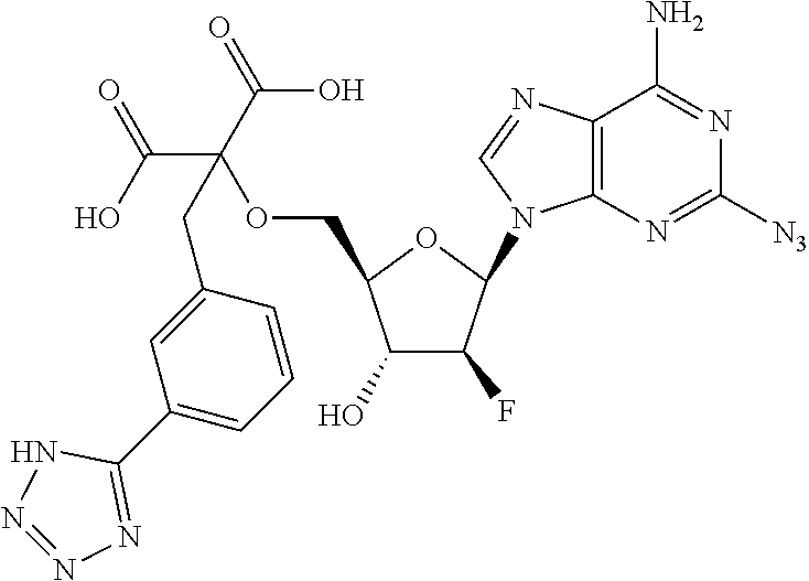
C12=C(N=CN1C1C(F)C(O)C(COC(C(O)=O)(C(=O)O)CC3=CC(C4=NN=NN4)=CC=C3)O1)C(N)=NC([N3])=N2
